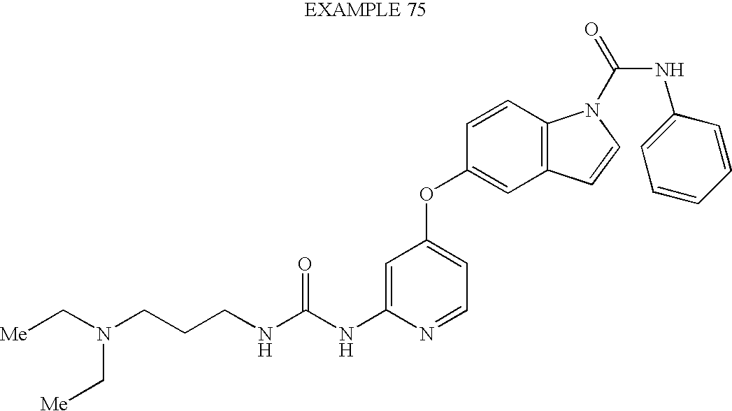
C(NC1=CC(OC2=CC3=C(C=C2)N(C(=O)NC2=CC=CC=C2)C=C3)=CC=N1)(=O)NCCCN(C[Me])C[Me]
